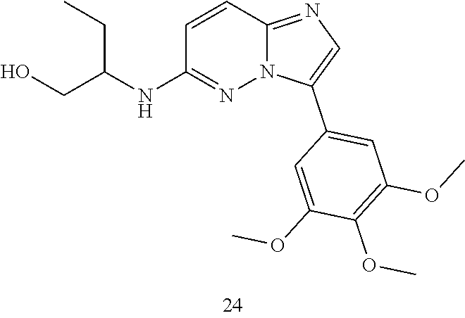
N(C1=NN2C(=NC=C2C2=CC(OC)=C(OC)C(OC)=C2)C=C1)C(CO)CC
